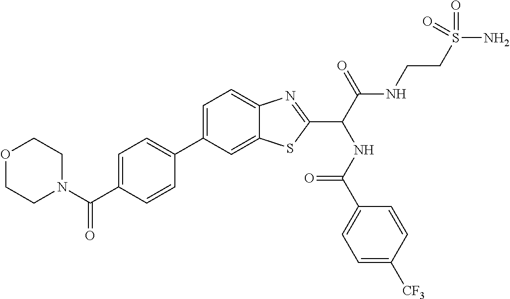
C1=C(C(N2CCOCC2)=O)C=CC(C2=CC=C3C(=C2)SC(C(C(NCCS(N)(=O)=O)=O)NC(C2=CC=C([CF3])C=C2)=O)=N3)=C1
